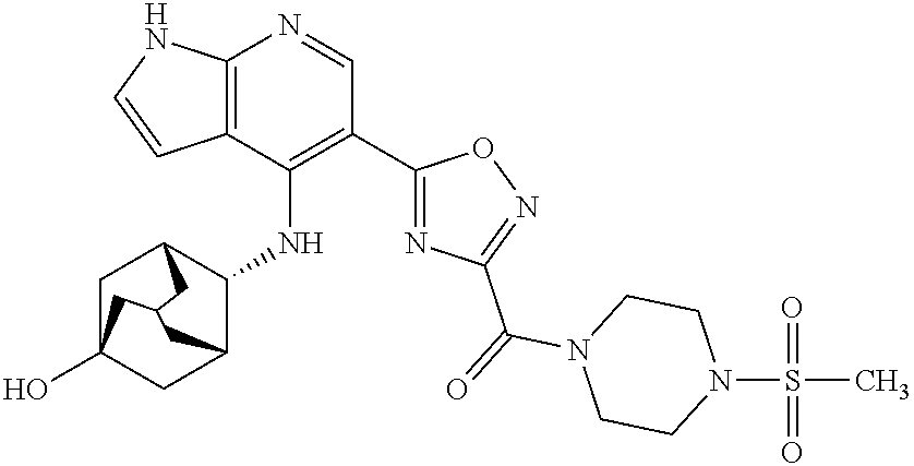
C12=C(C(NC3C4CC5(O)CC3CC(C5)C4)=C(C3=NC(C(N4CCN(S(=O)(=O)C)CC4)=O)=NO3)C=N1)C=CN2
